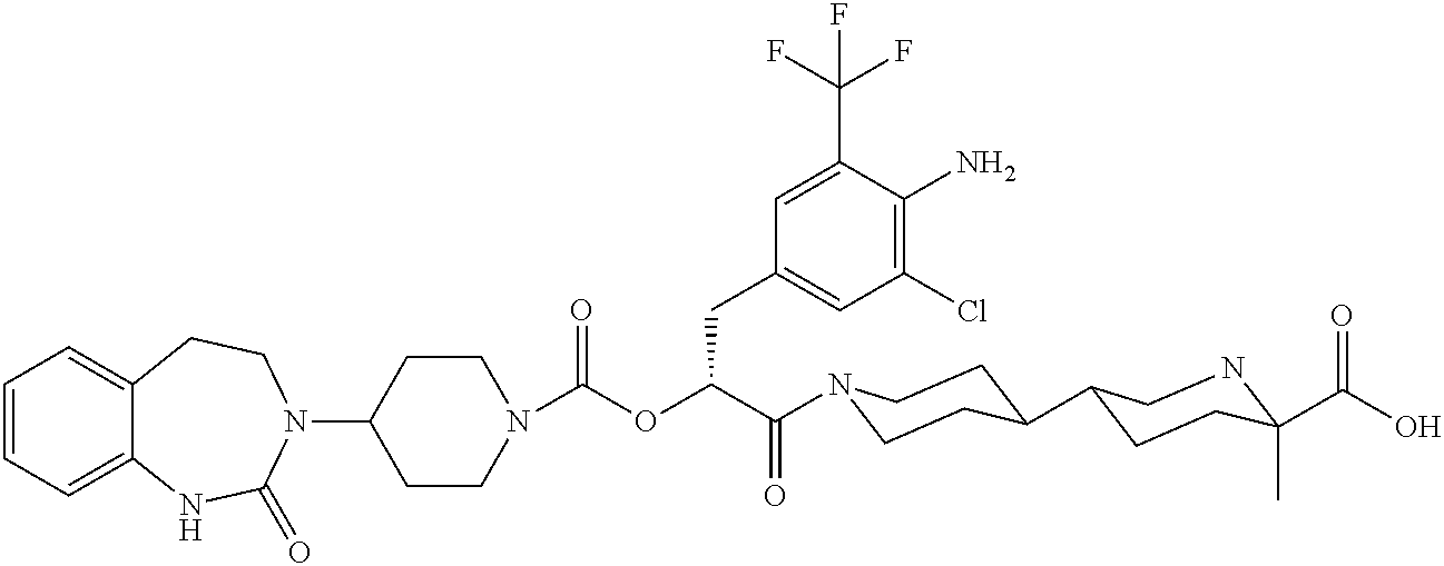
C1(N2CCC3=CC=CC=C3NC2=O)CCN(C(=O)OC(C(=O)N2CCC(C3CCC(C(O)=O)(C)NC3)CC2)CC2=CC(Cl)=C(N)C(C(F)(F)F)=C2)CC1
